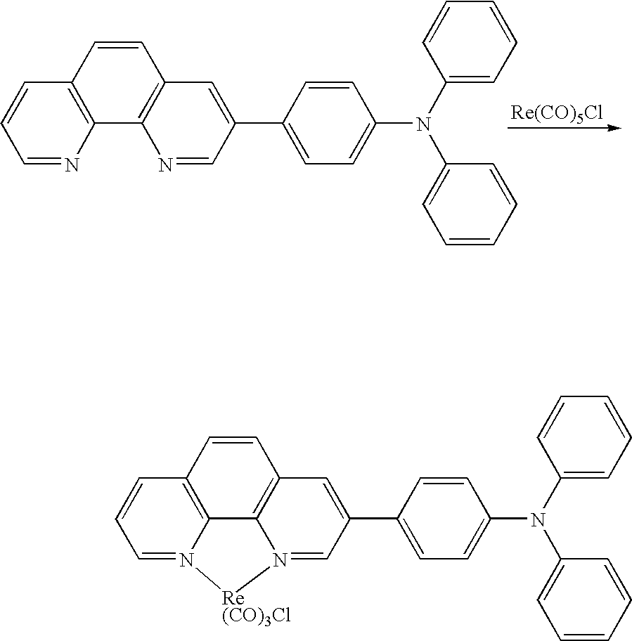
[Re(CO)5Cl].C1=CC(C2=CC3=C(N=C2)C2=C(C=C3)C=CC=N2)=CC=C1N(C1=CC=CC=C1)C1=CC=CC=C1.C1=CC(C2=CC3=C4N(=C2)[Re(CO)3Cl]N2=CC=CC(=C42)C=C3)=CC=C1N(C1=CC=CC=C1)C1=CC=CC=C1
